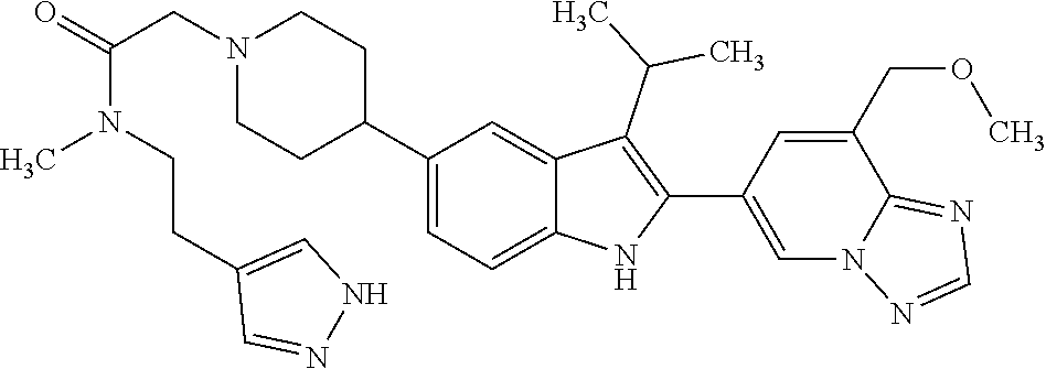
C1(C2CCN(CC(N(CCC3=CNN=C3)C)=O)CC2)=CC=C2C(=C1)C(C(C)C)=C(C1=CN3C(=NC=N3)C(COC)=C1)N2
